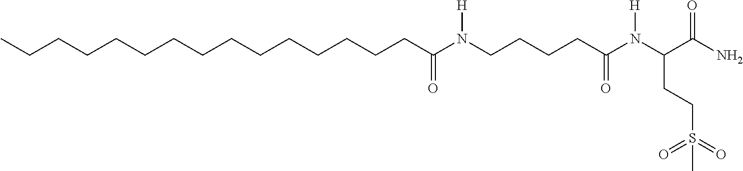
CCCCCCCCCCCCCCCC(N(CCCCC(N(C(C(N)=O)CCS(=O)(=O)C)[H])=O)[H])=O
